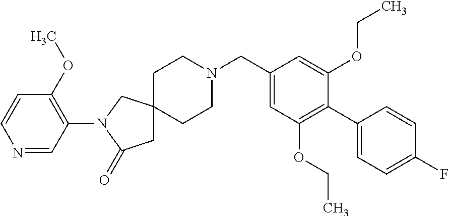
C1(CN2CCC3(CC2)CC(=O)N(C2=C(OC)C=CN=C2)C3)=CC(OCC)=C(C2=CC=C(F)C=C2)C(OCC)=C1
